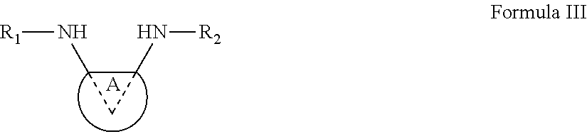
C1(N[R1])C(N[R2])C1.[A]
